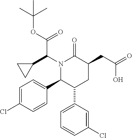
C1=C(Cl)C=CC(C2C(C3=CC=CC(Cl)=C3)CC(CC(=O)O)C(=O)N2C(C2CC2)C(OC(C)(C)C)=O)=C1
